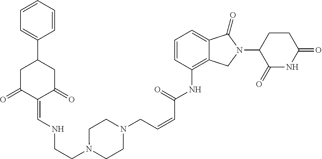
C12=C(NC(=O)C=CCN3CCN(CCNC=C4C(=O)CC(C5=CC=CC=C5)CC4=O)CC3)C=CC=C1C(=O)N(C1C(=O)NC(=O)CC1)C2
